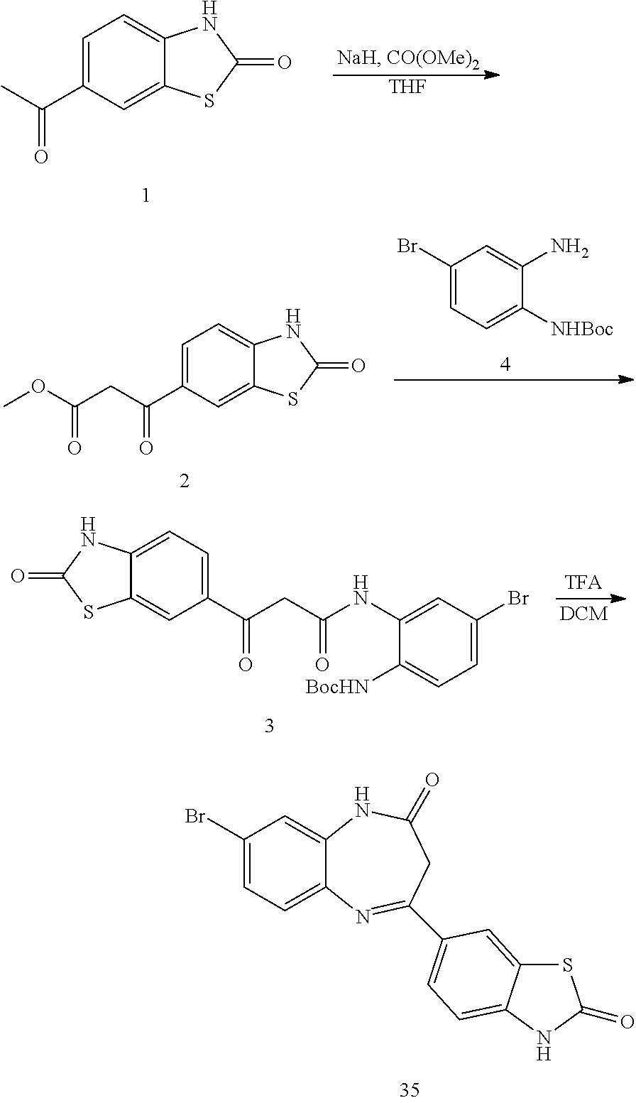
[THF].C1=C(C(C)=O)C=C2C(=C1)NC(=O)S2.C1=C(C(CC(OC)=O)=O)C=C2C(=C1)NC(=O)S2.C1(Br)=CC=C([NHBoc])C(N)=C1.C1=C(C(CC(NC2=CC(Br)=CC=C2[BocHN])=O)=O)C=C2C(=C1)NC(=O)S2.C1(Br)=CC=C2C(=C1)NC(=O)CC(C1=CC=C3C(=C1)SC(=O)N3)=N2
